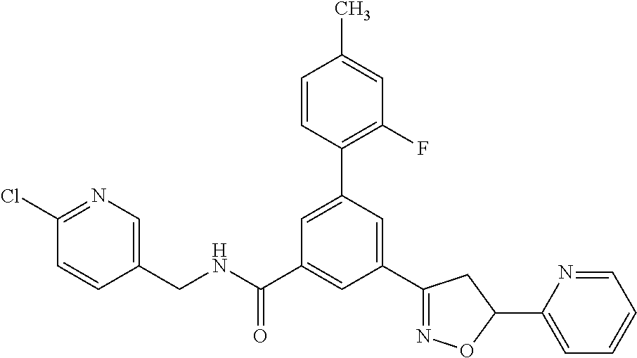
C1(C2=NOC(C3=CC=CC=N3)C2)=CC(C2=C(F)C=C(C)C=C2)=CC(C(NCC2=CN=C(Cl)C=C2)=O)=C1
